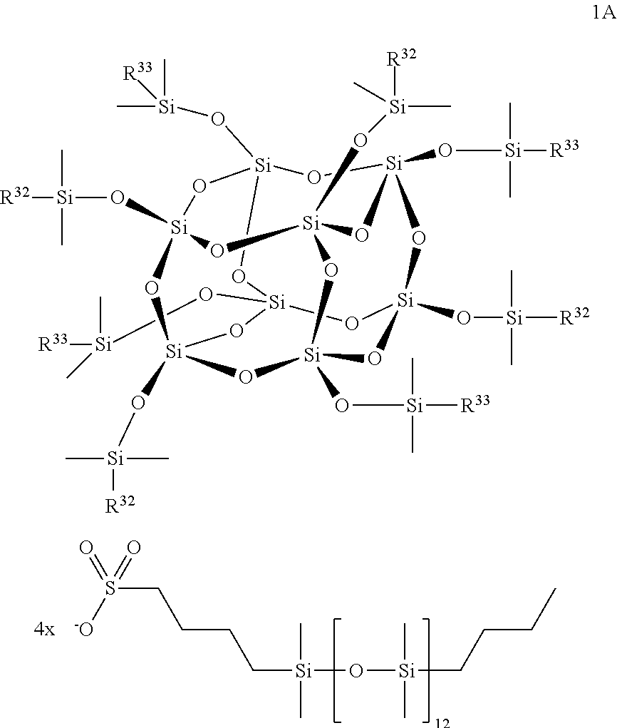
S(CCCC[Si](O[Si](CCCC)(C)C)(C)C)([-O])(=O)=O.O1[Si]2(O[Si](C)([R33])C)O[Si]3(O[Si]([R33])(C)C)O[Si]4(O[Si](C)([R32])C)O[Si]1(O[Si]([R32])(C)C)O[Si]1(O[Si](C)(C)[R32])O[Si](O[Si](C)(C)[R33])(O[Si](O[Si]([R32])(C)C)(O3)O[Si](O[Si]([R33])(C)C)(O2)O1)O4
